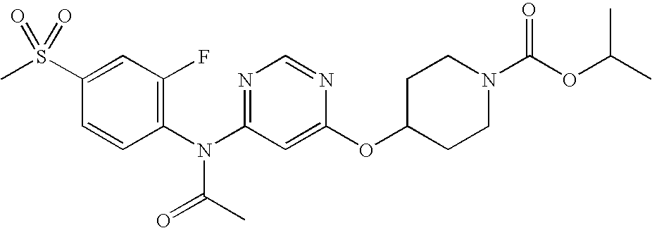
C1(S(C)(=O)=O)=CC(F)=C(N(C2=NC=NC(OC3CCN(C(OC(C)C)=O)CC3)=C2)C(C)=O)C=C1
